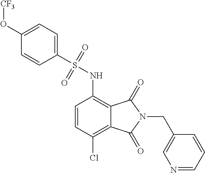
C1(O[CF3])=CC=C(S(=O)(=O)NC2=C3C(=C(Cl)C=C2)C(=O)N(CC2=CN=CC=C2)C3=O)C=C1
